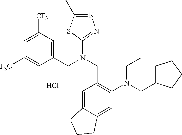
[F3C]C1=CC(CN(CC2=C(N(CC3CCCC3)CC)C=C3C(=C2)CCC3)C2=NN=C(C)S2)=CC([CF3])=C1.Cl
